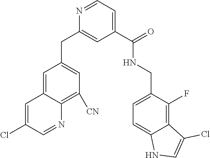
N1=CC=C(C(NCC2=CC=C3C(=C2F)C(Cl)=CN3)=O)C=C1CC1=CC([CN])=C2C(=C1)C=C(Cl)C=N2
